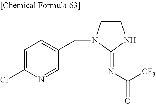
ClC1=CC=C(CN2CCNC2=NC(=O)[CF3])C=N1
